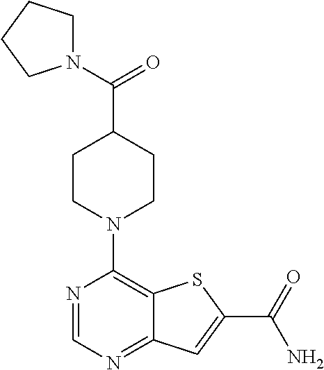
N1=CN=C2C(=C1N1CCC(C(=O)N3CCCC3)CC1)SC(C(=O)N)=C2
